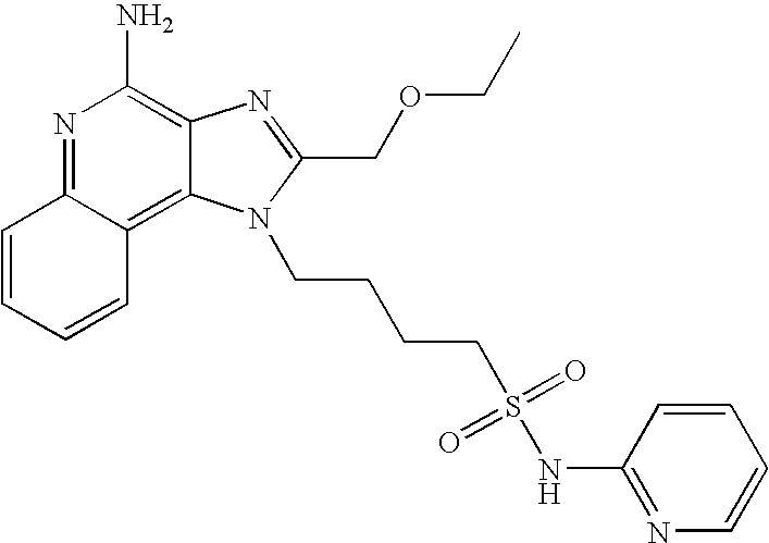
C1=CC=CC2=C3C(=C(N)N=C12)N=C(COCC)N3CCCCS(=O)(=O)NC1=NC=CC=C1
